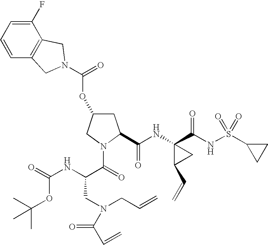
C1(F)=CC=CC2=C1CN(C(=O)OC1CC(C(NC3(C(NS(C4CC4)(=O)=O)=O)C(C=C)C3)=O)N(C(=O)C(NC(=O)OC(C)(C)C)CN(CC=C)C(C=C)=O)C1)C2
